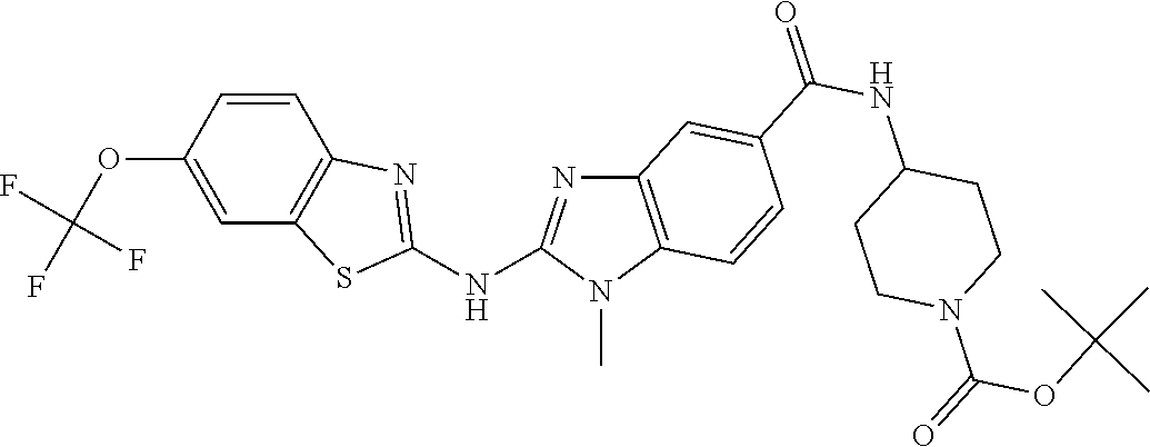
O(C1=CC2=C(C=C1)N=C(NC1=NC3=C(N1C)C=CC(C(NC1CCN(C(OC(C)(C)C)=O)CC1)=O)=C3)S2)C(F)(F)F
